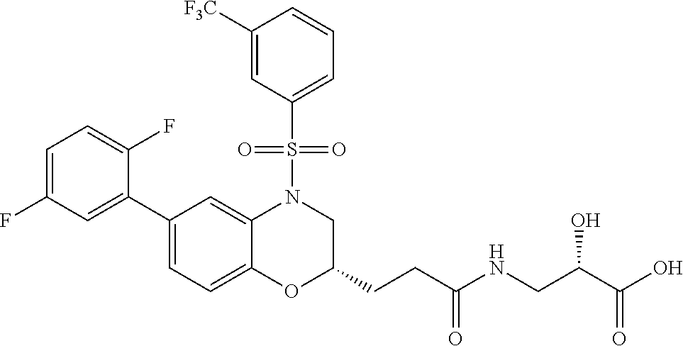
C1=C(F)C=C(C2=CC=C3C(=C2)N(S(C2=CC=CC([F3C])=C2)(=O)=O)CC(CCC(NCC(C(O)=O)O)=O)O3)C(F)=C1
